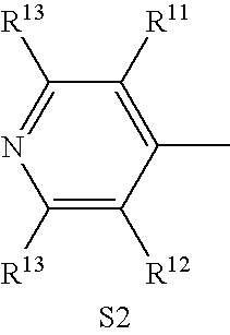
C1([R13])=C([R12])C(C)=C([R11])C([R13])=N1.[S2]
